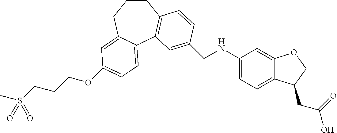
C1CCC2=CC(OCCCS(C)(=O)=O)=CC=C2C2=C1C=CC(CNC1=CC=C3C(=C1)OCC3CC(=O)O)=C2
